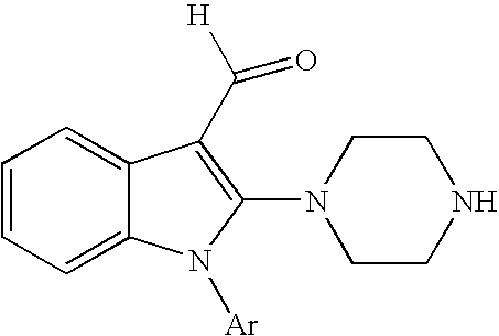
C1=CC=C2C(=C1)C(C([H])=O)=C(N1CCNCC1)N2[Ar]
